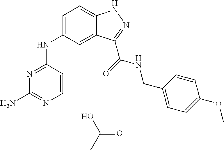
OC(C)=O.N1=C(NC2=CC=C3C(=C2)C(C(=O)NCC2=CC=C(OC)C=C2)=NN3)C=CN=C1N
